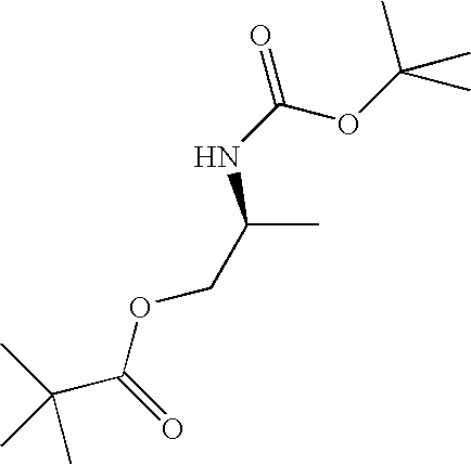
N(C(OC(C)(C)C)=O)C(C)COC(C(C)(C)C)=O
